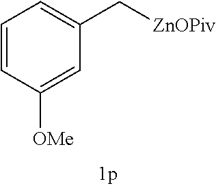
C1=CC([OMe])=CC(C[ZnOPiv])=C1
